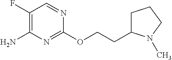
C1(F)=C(N)N=C(OCCC2CCCN2C)N=C1
